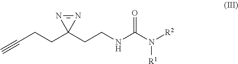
C(CCC1(CCNC(N([R2])[R1])=O)N=N1)#C
